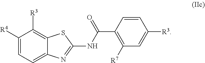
C1([R4])=CC=C2C(=C1[R3])SC(NC(C1=C([R7])C=C([R3])C=C1)=O)=N2
